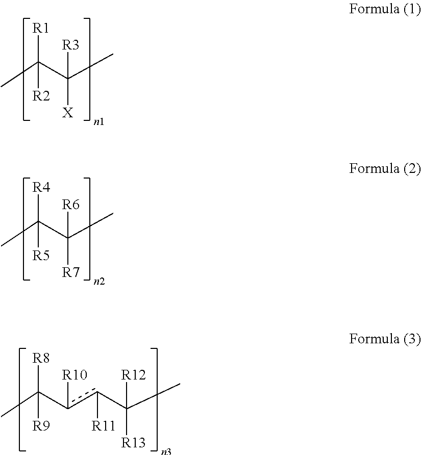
CC(C(C)([R3])[X])([R1])[R2].CC(C(C)([R6])[R7])([R4])[R5].CC(c(c(C(C)([R12])[R13])[R11])[R10])([R8])[R9]
